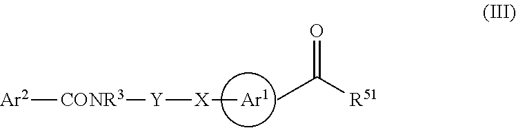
[Ar2][CONR3][Y][X][Ar1].CC([R51])=O
